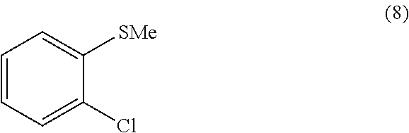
C1=CC=C(Cl)C([SMe])=C1
